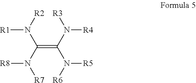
[R1]N([R2])C(N([R7])[R8])=C(N([R6])[R5])N([R3])[R4]
